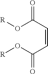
O=C(C=CC(=O)O[R])O[R]
